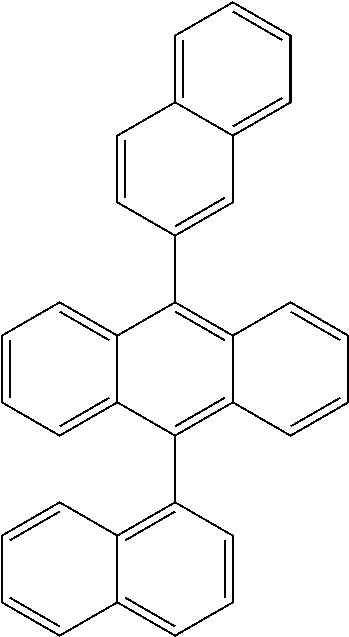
C1=C2C(=CC=C1)C=C(C1=C3C(=C(C4=C5C(=CC=C4)C=CC=C5)C4=CC=CC=C41)C=CC=C3)C=C2
